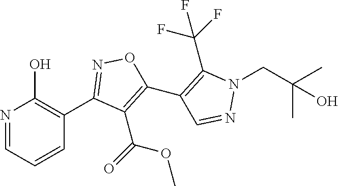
C1(C2=NOC(C3=C(C(F)(F)F)N(CC(C)(C)O)N=C3)=C2C(OC)=O)=C(O)N=CC=C1
